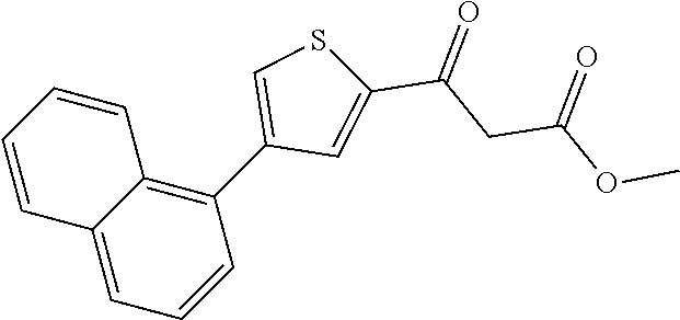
C1=CC=CC2=C(C3=CSC(C(CC(OC)=O)=O)=C3)C=CC=C12
